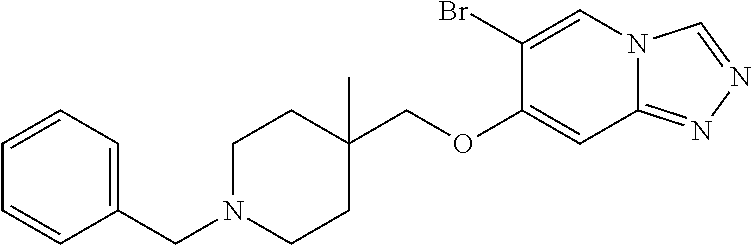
O(CC1(C)CCN(CC2=CC=CC=C2)CC1)C1=CC2=NN=CN2C=C1Br
